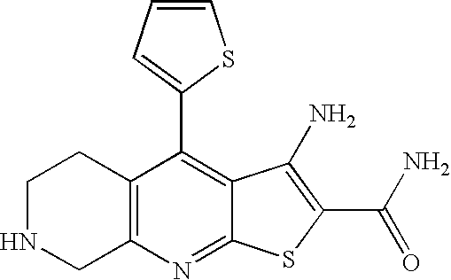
C12=C(C(C3=CC=CS3)=C3C(=N1)SC(C(N)=O)=C3N)CCNC2
